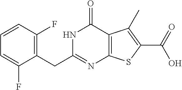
C1(CC2=NC3=C(C(=O)N2)C(C)=C(C(O)=O)S3)=C(F)C=CC=C1F
